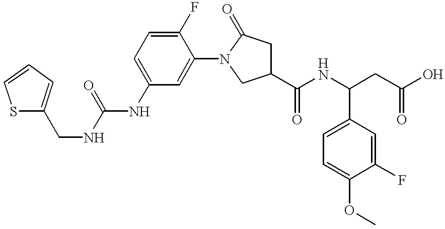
S1C(CNC(=O)NC2=CC=C(F)C(N3CC(C(NC(CC(O)=O)C4=CC=C(OC)C(F)=C4)=O)CC3=O)=C2)=CC=C1
